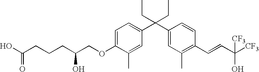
C1=C(OCC(O)CCCC(O)=O)C(C)=CC(C(C2=CC(C)=C(C=CC([CF3])(O)[CF3])C=C2)(CC)CC)=C1
